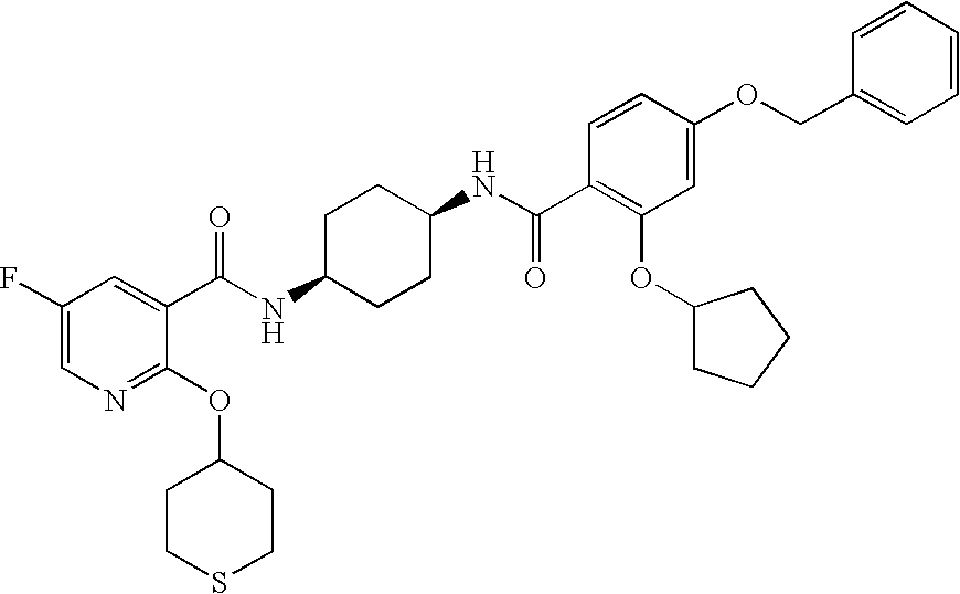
C1CC(NC(=O)C2=CC(F)=CN=C2OC2CCSCC2)CCC1NC(=O)C1=C(OC2CCCC2)C=C(OCC2=CC=CC=C2)C=C1
